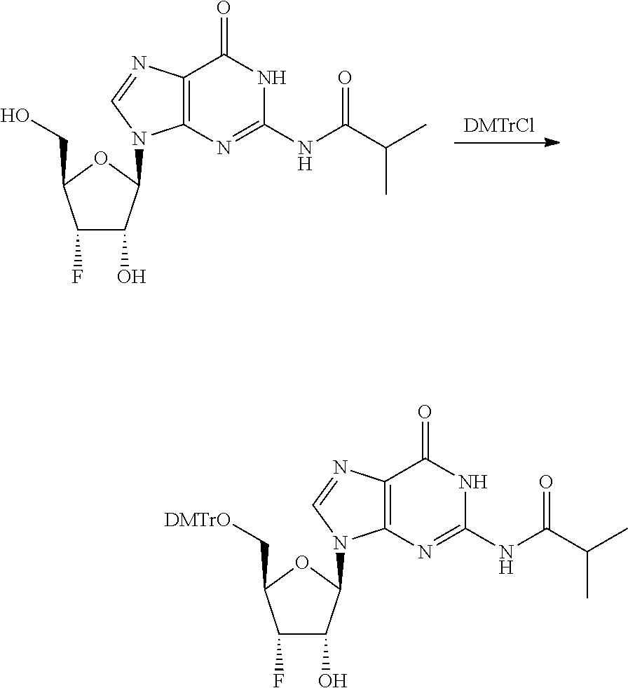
C1(F)C(O)C(N2C3=C(N=C2)C(=O)NC(NC(=O)C(C)C)=N3)OC1CO.[DMTrCl].C1(F)C(O)C(N2C3=C(N=C2)C(=O)NC(NC(=O)C(C)C)=N3)OC1C[DMTrO]
